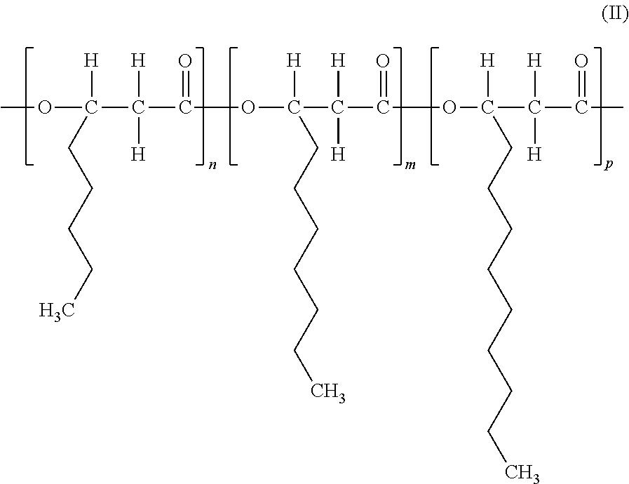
COC(C(C(=O)OC(C(C(=O)OC([H])(C(C(=O)C)([H])[H])CCCCCCCCC)([H])[H])([H])CCCCCCC)([H])[H])([H])CCCCC
